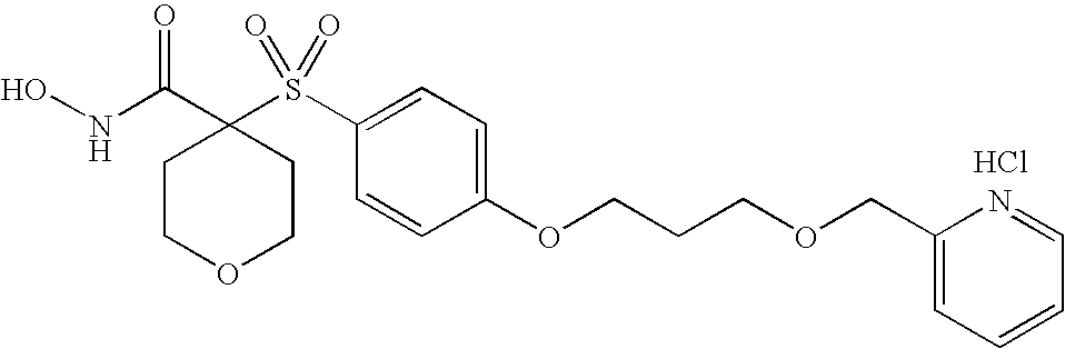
N(C(C1(S(C2=CC=C(OCCCOCC3=CC=CC=N3)C=C2)(=O)=O)CCOCC1)=O)O.Cl
